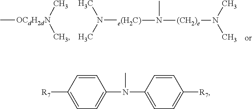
C[OCdH2dN](C)C.N([e(H2C)]N(C)[(CH2)e]N(C)C)(C)C.C1=C([R7])C=CC(N(C)C2=CC=C([R7])C=C2)=C1
